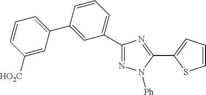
C1([HO2C])=CC(C2=CC(C3=NN([Ph])C(C4=CC=CS4)=N3)=CC=C2)=CC=C1
